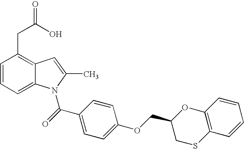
C1=CC=C2C(=C1CC(O)=O)C=C(C)N2C(C1=CC=C(OCC2CSC3=C(O2)C=CC=C3)C=C1)=O
